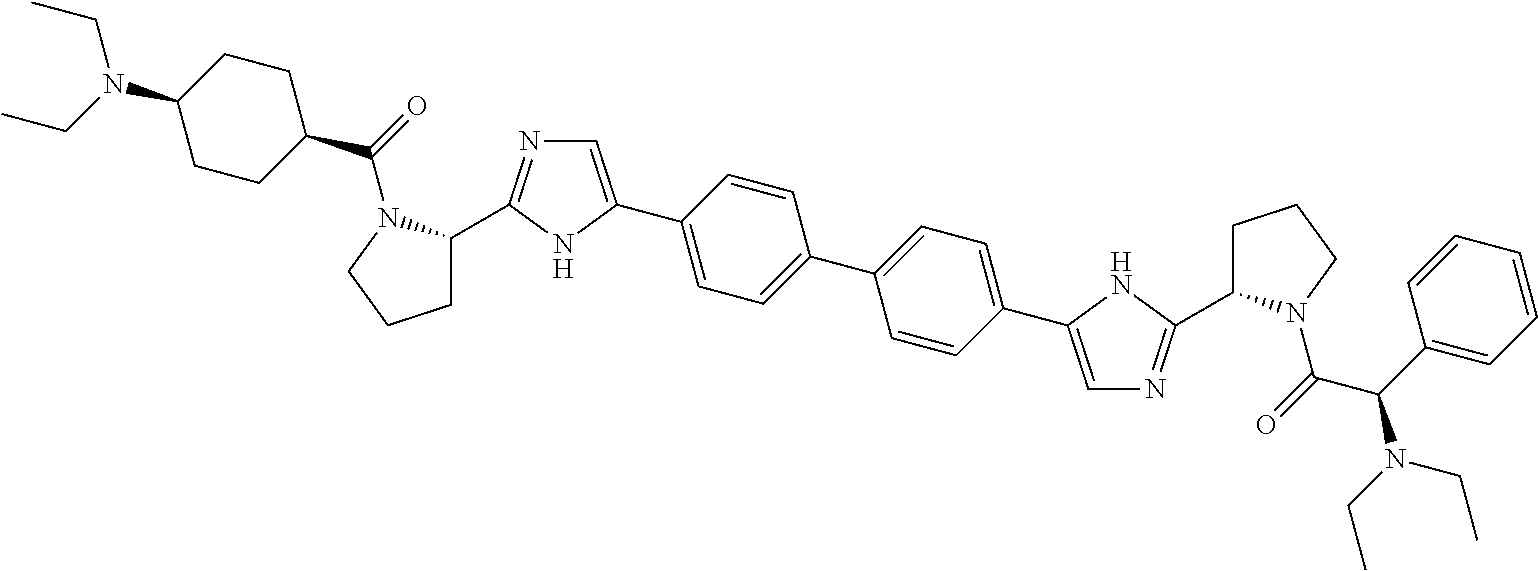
C1=C(C2=CC=C(C3=CC=C(C4=CN=C(C5CCCN5C(=O)C5CCC(N(CC)CC)CC5)N4)C=C3)C=C2)NC(C2CCCN2C(=O)C(N(CC)CC)C2=CC=CC=C2)=N1
